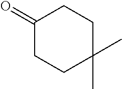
C1(=O)CCC(C)(C)CC1
